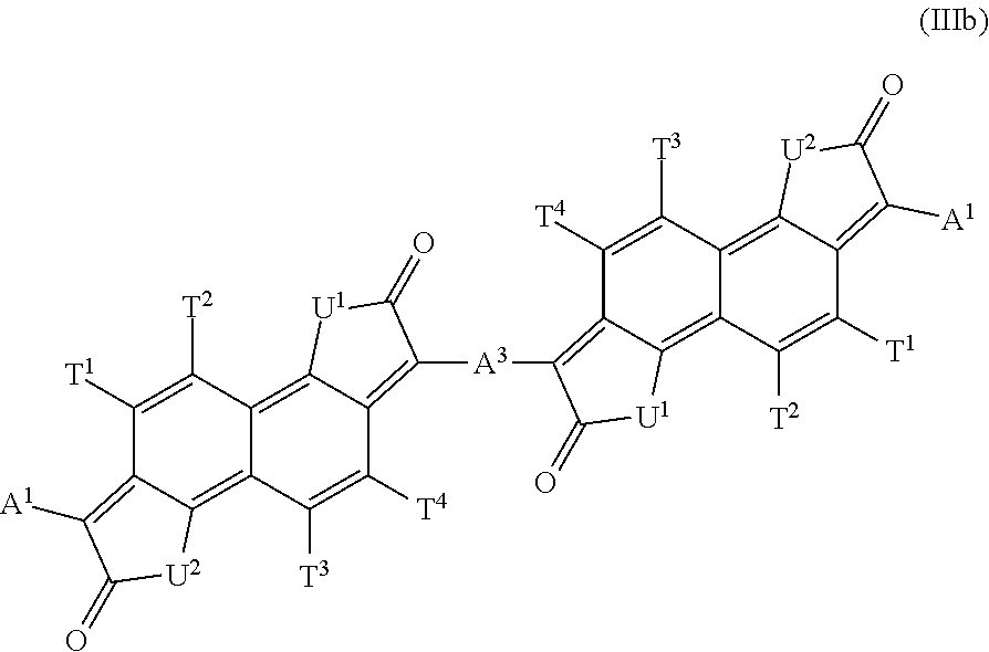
C1([T1])=C([T2])C2=C3C(=C([A3]C4=C5C([T4])=C([T3])C6=C7C(=C([A1])C(=O)[U2]7)C([T1])=C([T2])C6=C5[U1]C4=O)C(=O)[U1]3)C([T4])=C([T3])C2=C2C1=C([A1])C(=O)[U2]2
